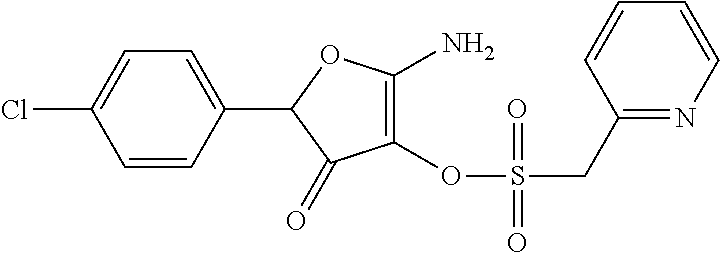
C1(OS(=O)(CC2=NC=CC=C2)=O)=C(N)OC(C2=CC=C(Cl)C=C2)C1=O
